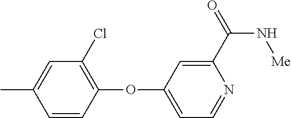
C1=C(C)C=CC(OC2=CC=NC(C(N[Me])=O)=C2)=C1Cl
